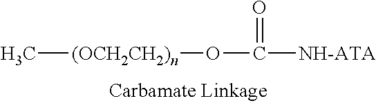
C[(OCH2CH2)n]OC([NH-ATA])=O
